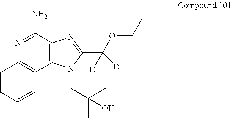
N1=C(N)C2=C(C3=C1C=CC=C3)N(CC(C)(C)O)C(C(OCC)([D])[D])=N2
